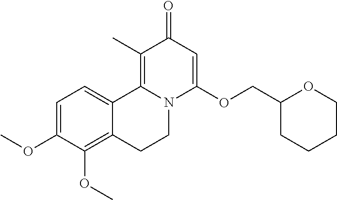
C1=C(OC)C(OC)=C2C(=C1)C1=C(C)C(=O)C=C(OCC3CCCCO3)N1CC2
